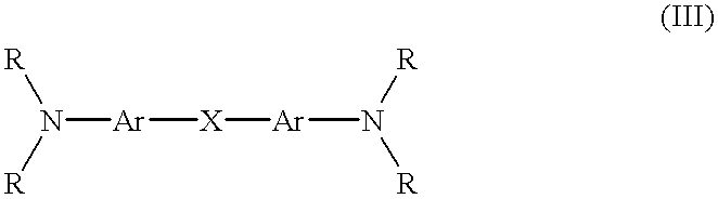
N([Ar][X][Ar]N([R])[R])([R])[R]
